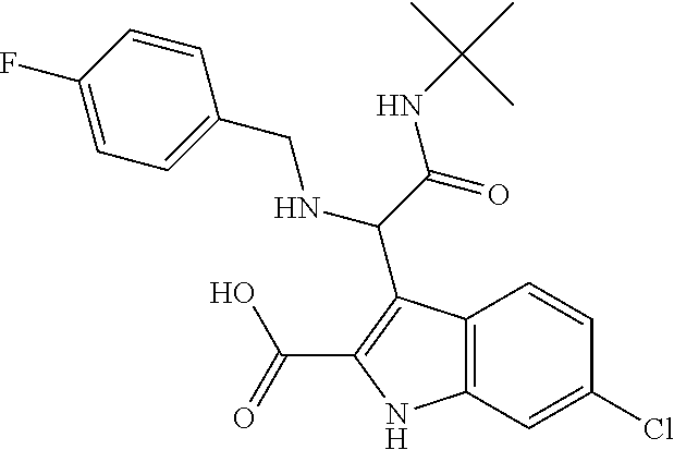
C12=C(NC(C(=O)O)=C1C(C(NC(C)(C)C)=O)NCC1=CC=C(F)C=C1)C=C(Cl)C=C2
